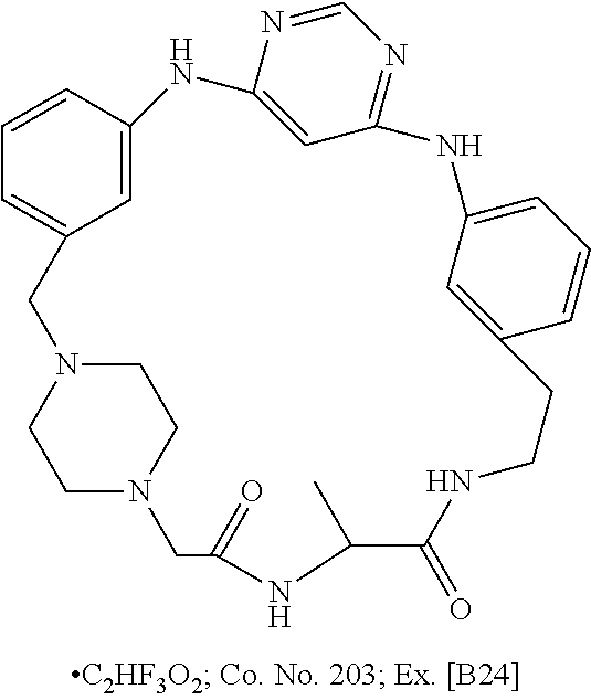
C1N2CCN(C1)CC1=CC=CC(=C1)NC1=CC(=NC=N1)NC1=CC=CC(=C1)CCNC(=O)C(C)NC(=O)C2
